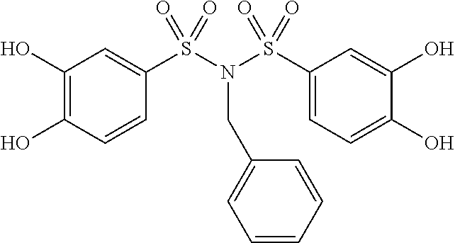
C1(O)=C(O)C=CC(S(N(CC2=CC=CC=C2)S(C2=CC=C(O)C(O)=C2)(=O)=O)(=O)=O)=C1
